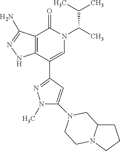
C12=C(C(C3=NN(C)C(N4CC5CCCN5CC4)=C3)=CN(C(C)C(C)C)C1=O)NN=C2N
